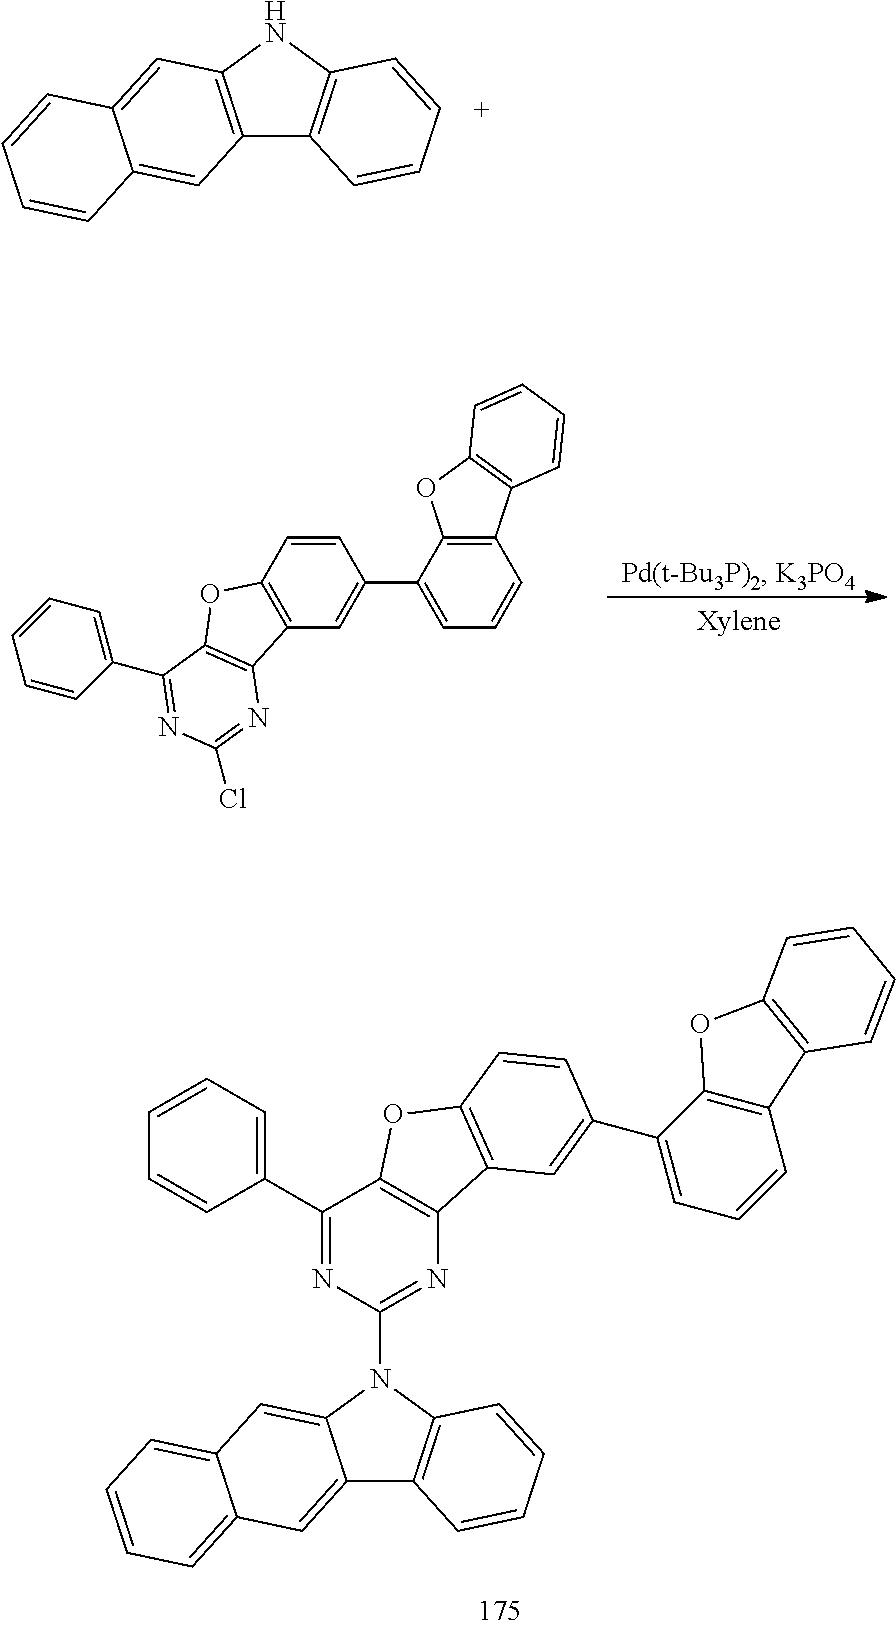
C12=C(NC3=C1C=CC=C3)C=C1C(=C2)C=CC=C1.C12=CC3=CC=CC=C3C=C1N(C1=NC3=C(C(C4=CC=CC=C4)=N1)OC1=C3C=C(C3=CC=CC4=C3OC3=C4C=CC=C3)C=C1)C1=C2C=CC=C1.C12=C(C(C3=CC4=C(C=C3)OC3=C4N=C(Cl)N=C3C3=CC=CC=C3)=CC=C1)OC1=C2C=CC=C1
